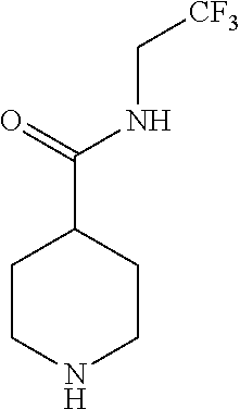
C1C(C(=O)NC[CF3])CCNC1
